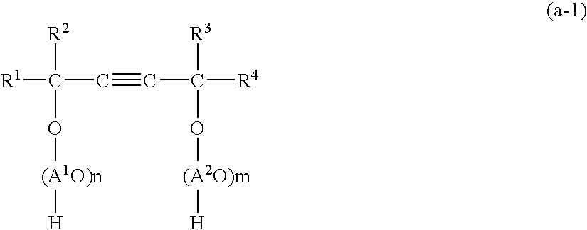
[R1]C([R2])(O[(A1O)n][H])C#CC([R4])([R3])O[(A2O)m][H]
